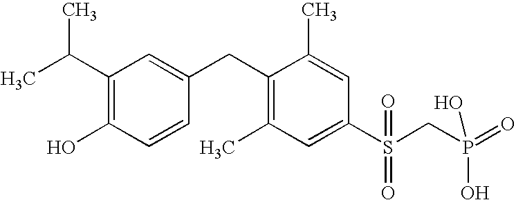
CC(C1=C(O)C=CC(CC2=C(C)C=C(S(CP(=O)(O)O)(=O)=O)C=C2C)=C1)C
